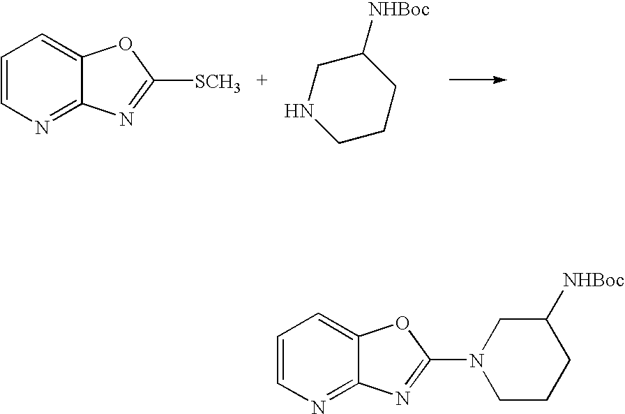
C1=CN=C2C(=C1)OC([SCH3])=N2.C1NCCCC1[NHBoc].C1=CN=C2C(=C1)OC(N1CCCC([NHBoc])C1)=N2
